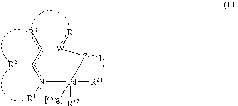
c1([R3])c([R2])n([R1])[Pd](F)([RL1])([[Org]])([RL2])[Z][W]1:[R4]
